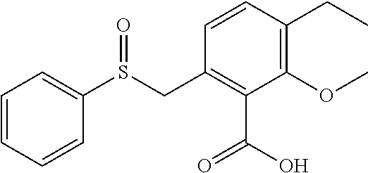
C1=CC=CC(S(CC2=C(C(=O)O)C(OC)=C(CC)C=C2)=O)=C1
